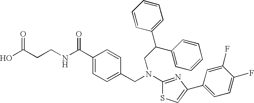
N(C1=NC(C2=CC=C(F)C(F)=C2)=CS1)(CC1=CC=C(C(NCCC(O)=O)=O)C=C1)CC(C1=CC=CC=C1)C1=CC=CC=C1
